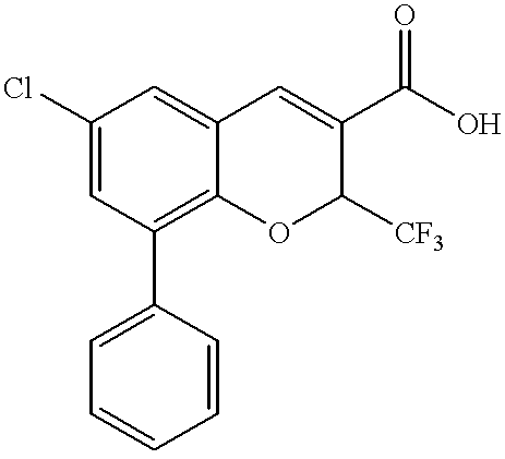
C12=C(C3=CC=CC=C3)C=C(Cl)C=C1C=C(C(O)=O)C([CF3])O2
